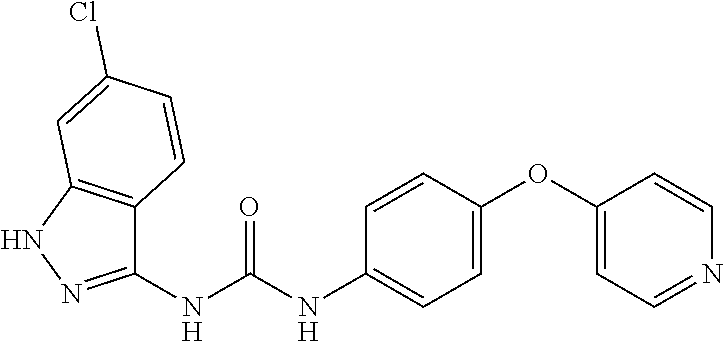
C1(NC(NC2=CC=C(OC3=CC=NC=C3)C=C2)=O)=NNC2=C1C=CC(Cl)=C2
